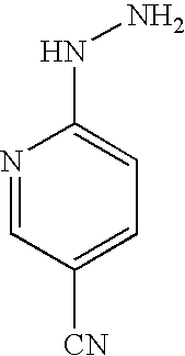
N1=CC([CN])=CC=C1NN
